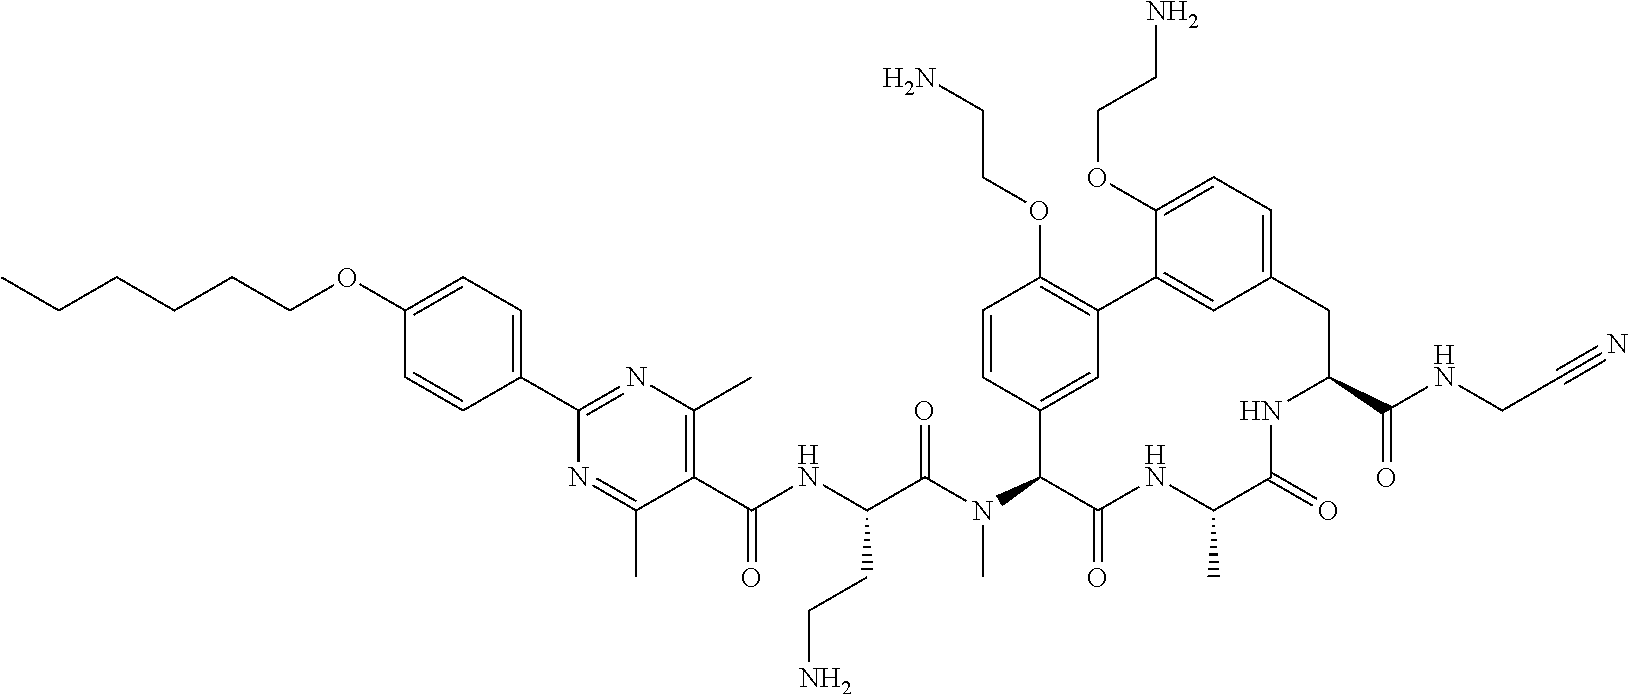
C1=CC(C2=NC(C)=C(C(NC(C(N(C3C4=CC(=C(OCCN)C=C4)C4=CC(=CC=C4OCCN)CC(C(NCC#N)=O)NC(=O)C(C)NC3=O)C)=O)CCN)=O)C(C)=N2)=CC=C1OCCCCCC
